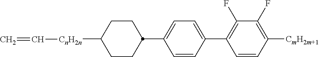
C1=C(C2CCC([CnH2n]C=C)CC2)C=CC(C2=C(F)C(F)=C([CmH2m+1])C=C2)=C1
